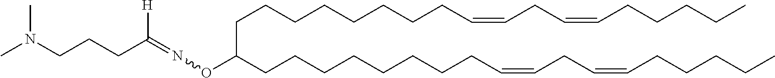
C(CCCCCCCC=CCC=CCCCCC)C(CCCCCCCCC=CCC=CCCCCC)ON=C(CCCN(C)C)[H]
